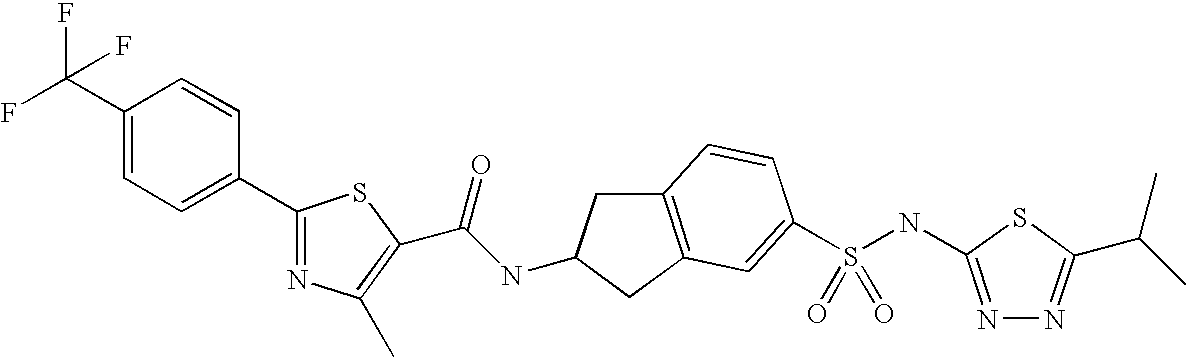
C1(C2=CC=C(C(F)(F)F)C=C2)=NC(C)=C(C(NC2CC3=C(C2)C=C(S(NC2=NN=C(C(C)C)S2)(=O)=O)C=C3)=O)S1
